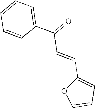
C1=CC=C(C(=O)C=CC2=CC=CO2)C=C1
